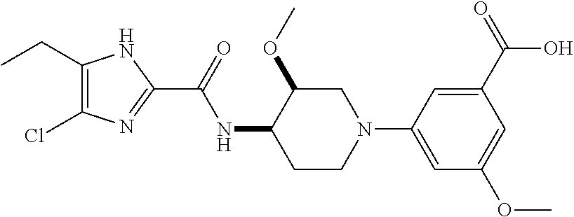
C1(CC)=C(Cl)N=C(C(=O)NC2CCN(C3=CC(OC)=CC(C(=O)O)=C3)CC2OC)N1
